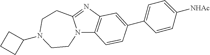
N12C3=C(N=C1CCN(C1CCC1)CC2)C=C(C1=CC=C([NHAc])C=C1)C=C3
